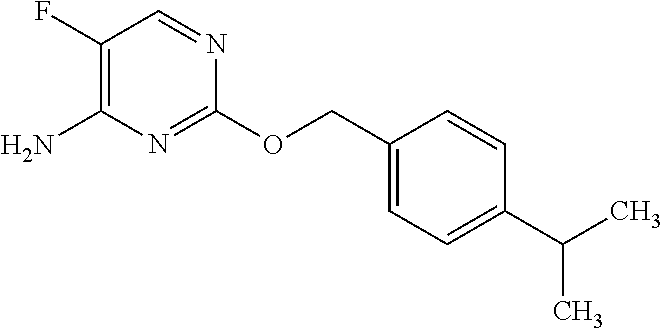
C1(F)=C(N)N=C(OCC2=CC=C(C(C)C)C=C2)N=C1
